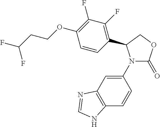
C1(N2C(=O)OCC2C2=C(F)C(F)=C(OCCC(F)F)C=C2)=CC2=C(C=C1)NC=N2
